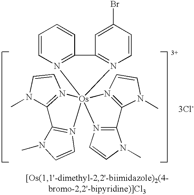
N1(C)C2=N(C=C1)[Os]13(N4=C2N(C)C=C4)(N2=C(N(C)C=C2)C2=N1C=CN2C)N1=C(C=CC=C1)C1=N3C=CC(Br)=C1.[3Cl-]
